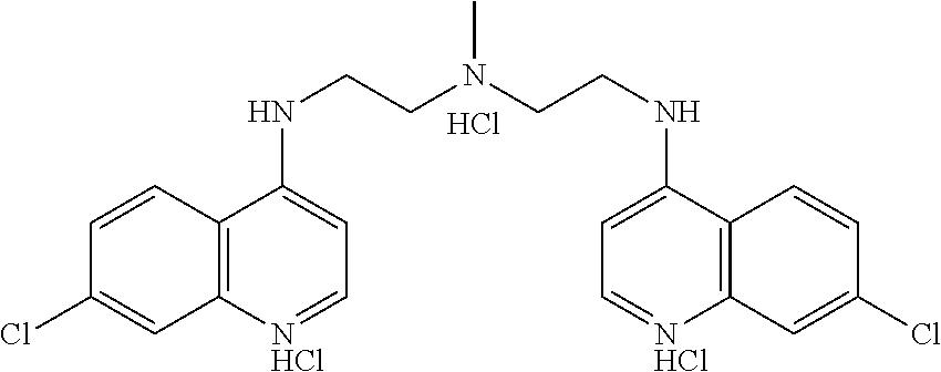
C1=CC2=C(C=C1Cl)[NHCl]=CC=C2NCCN(CCNC1=CC=[NHCl]C2=C1C=CC(Cl)=C2)C.Cl
